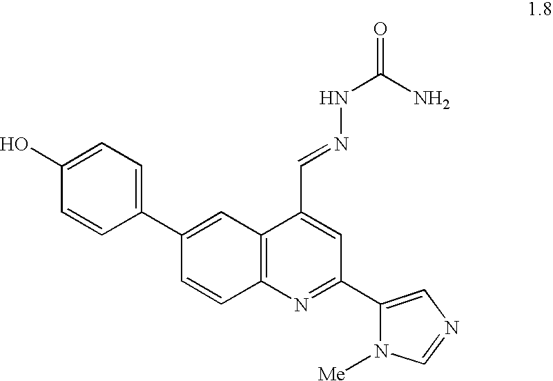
C1(C2=CC=C(O)C=C2)=CC2=C(C=C1)N=C(C1=CN=CN1[Me])C=C2C=NNC(=O)N
